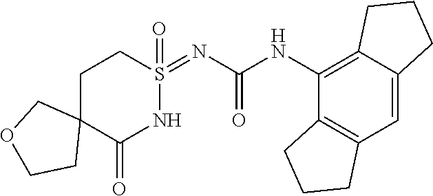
C12=C(C=C3C(=C1NC(=O)N=S1(=O)CCC4(C(=O)N1)COCC4)CCC3)CCC2
